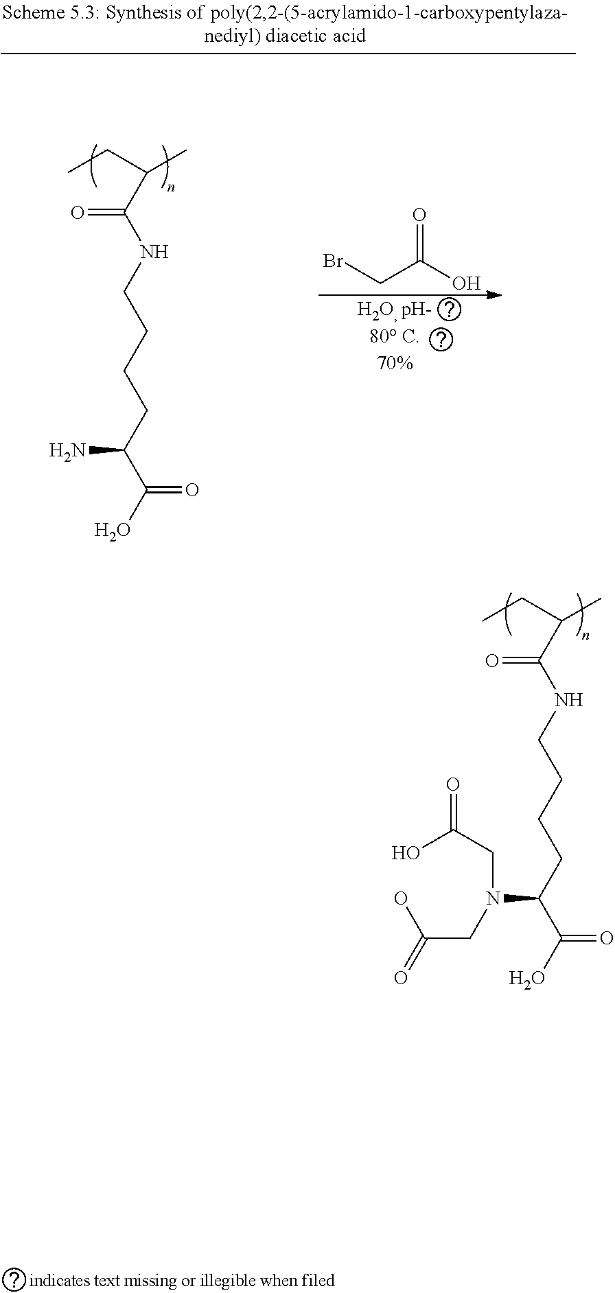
C(C(C)C(=O)NCCCCC(N(CC(=O)O)CC(=O)O)C(=O)O)C.C(C(C)C(=O)NCCCCC(N)C(=O)O)C.C(C(O)=O)Br
